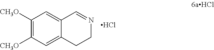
C1([CH3O])=C([CH3O])C=C2C(=C1)C=NCC2.Cl
